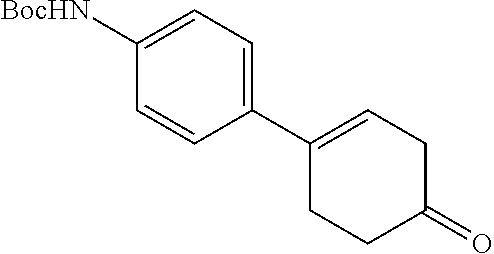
C1(C2=CCC(=O)CC2)=CC=C([BocHN])C=C1
